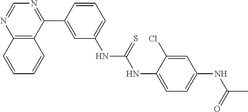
C12=C(C(C3=CC(NC(NC4=CC=C(NC(C)=O)C=C4Cl)=S)=CC=C3)=NC=N1)C=CC=C2
